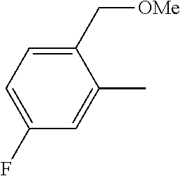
C1(F)=CC=C(C[OMe])C(C)=C1
